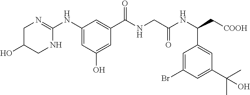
C1(NC2=NCC(O)CN2)=CC(O)=CC(C(NCC(NC(C2=CC(C(C)(C)O)=CC(Br)=C2)C[COOH])=O)=O)=C1
